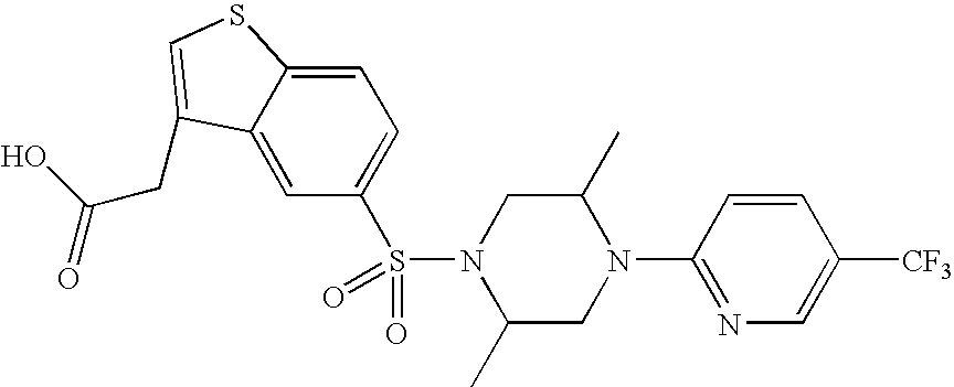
C1N(C2=NC=C([CF3])C=C2)C(C)CN(S(=O)(=O)C2=CC=C3C(=C2)C(CC(O)=O)=CS3)C1C
